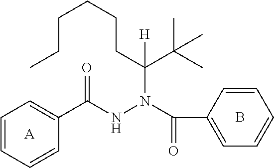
C1=CC=CC(C(NN(C(=O)C2=CC=CC=C2)C(CCCCCC)(C(C)(C)C)[H])=O)=C1.[A].B
